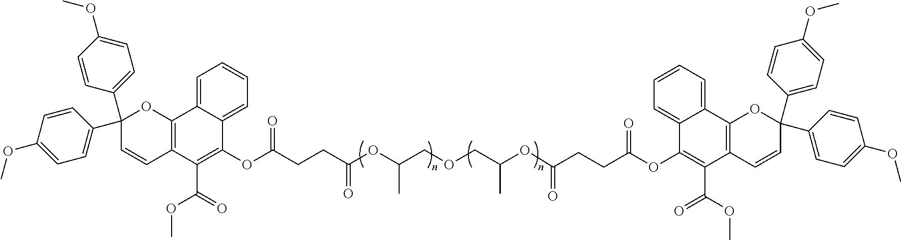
O(C(=O)CCC(OC(C)COCC(C)OC(=O)CCC(OC1=C(C(OC)=O)C2=C(C3=CC=CC=C13)OC(C1=CC=C(OC)C=C1)(C1=CC=C(OC)C=C1)C=C2)=O)=O)C1=C(C(=O)OC)C2=C(C3=CC=CC=C13)OC(C1=CC=C(OC)C=C1)(C1=CC=C(OC)C=C1)C=C2
